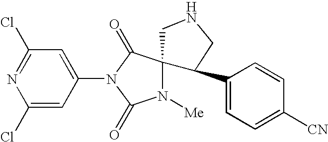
C1(Cl)=NC(Cl)=CC(N2C(=O)N([Me])C3(C2=O)CNCC3C2=CC=C([CN])C=C2)=C1
